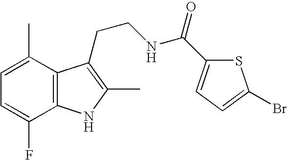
C1=C(C)C2=C(C(F)=C1)NC(C)=C2CCNC(=O)C1=CC=C(Br)S1
